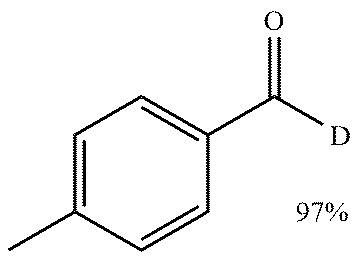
CC1=CC=C(C([D])=O)C=C1
